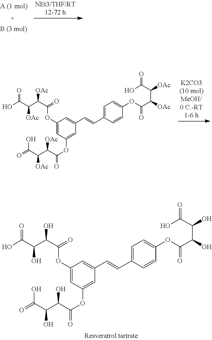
C1(OC(C([OAc])C(C(O)=O)[OAc])=O)=CC(OC(=O)C(C(C(=O)O)[OAc])[OAc])=CC(C=CC2=CC=C(OC(C([OAc])C([OAc])C(O)=O)=O)C=C2)=C1.C1(OC(C(O)C(C(O)=O)O)=O)=CC(OC(=O)C(C(C(=O)O)O)O)=CC(C=CC2=CC=C(OC(C(O)C(O)C(O)=O)=O)C=C2)=C1
